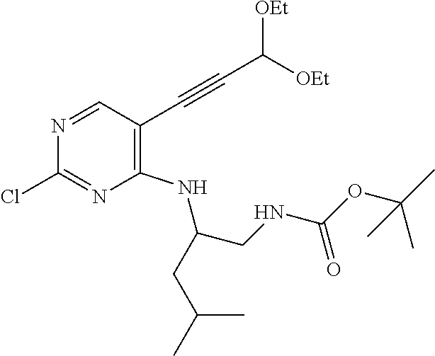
C1(NC(CNC(=O)OC(C)(C)C)CC(C)C)=C(C#CC([OEt])[OEt])C=NC(Cl)=N1
